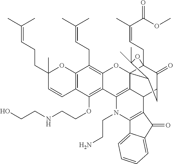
C12=C(C(OCCNCCO)=C3C(=C1CC=C(C)C)OC14C5(CC=C(C)C(OC)=O)C(=O)C(CC1C(C)(C)O5)C1C4=C3N(CCN)C3=C1C(=O)C1=CC=CC=C31)C=CC(CCC=C(C)C)(C)O2
